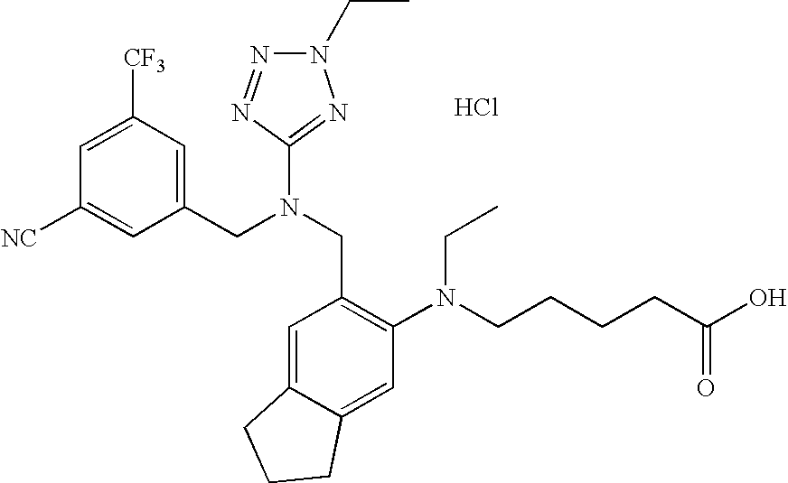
C1=C([CF3])C=C(CN(CC2=C(N(CCCCC(O)=O)CC)C=C3C(=C2)CCC3)C2=NN(CC)N=N2)C=C1[NC].Cl
